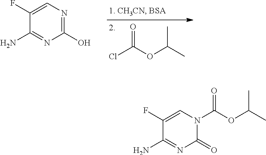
CC(OC(N1C=C(F)C(N)=NC1=O)=O)C.ClC(OC(C)C)=O.C1(F)=CN=C(O)N=C1N
